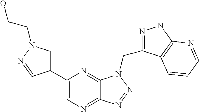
C1=C(C2=CN=C3C(=N2)N(CC2=NNC4=C2C=CC=N4)N=N3)C=NN1CCO
